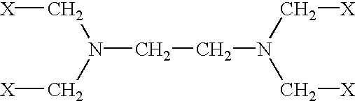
N(CCN(C[X])C[X])(C[X])C[X]
